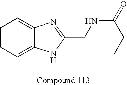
C1=CC=C2C(=C1)N=C(CNC(CC)=O)N2
